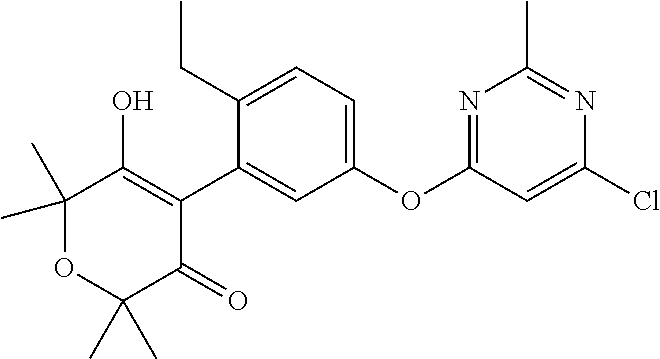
C1(C2=CC(OC3=NC(C)=NC(Cl)=C3)=CC=C2CC)=C(O)C(C)(C)OC(C)(C)C1=O
